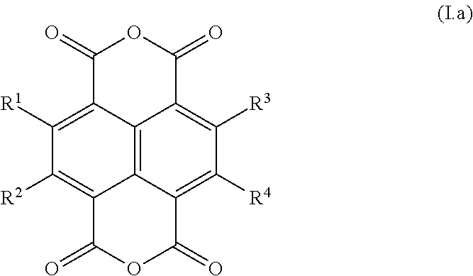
C1([R1])=C2C3=C4C(=C1[R2])C(=O)OC(=O)C4=C([R4])C([R3])=C3C(=O)OC2=O
